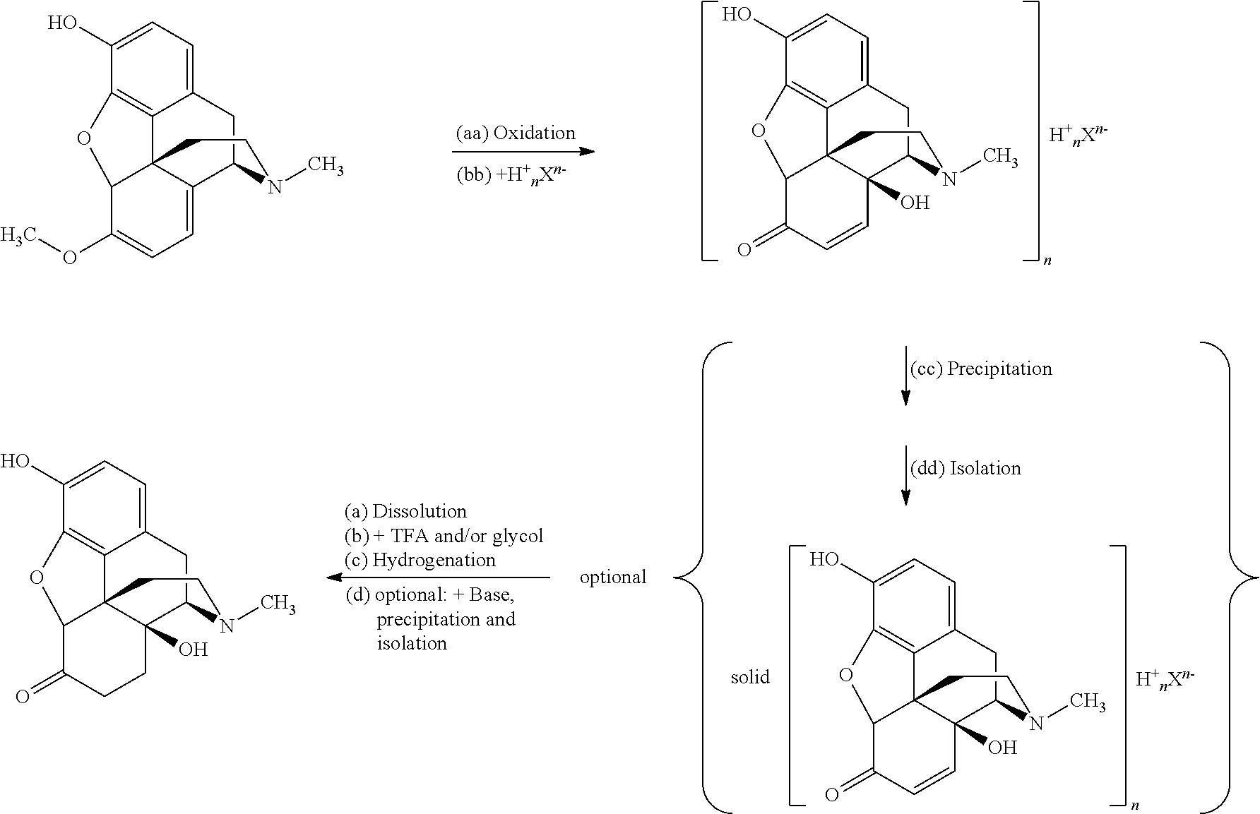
C1(O)=CC=C2C3=C1OC1C34C(O)(C=CC1=O)C(N(C)CC4)C2.C1(O)=CC=C2C3=C1OC1C34C(=CC=C1OC)C(N(C)CC4)C2.C1(O)=CC=C2C3=C1OC1C34C(O)(CCC1=O)C(N(C)CC4)C2.C1(O)=CC=C2C3=C1OC1C34C(O)(C=CC1=O)C(N(C)CC4)C2
